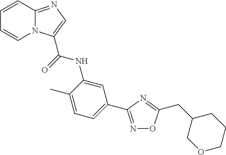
C1=CC2=NC=C(C(=O)NC3=CC(C4=NOC(CC5COCCC5)=N4)=CC=C3C)N2C=C1
